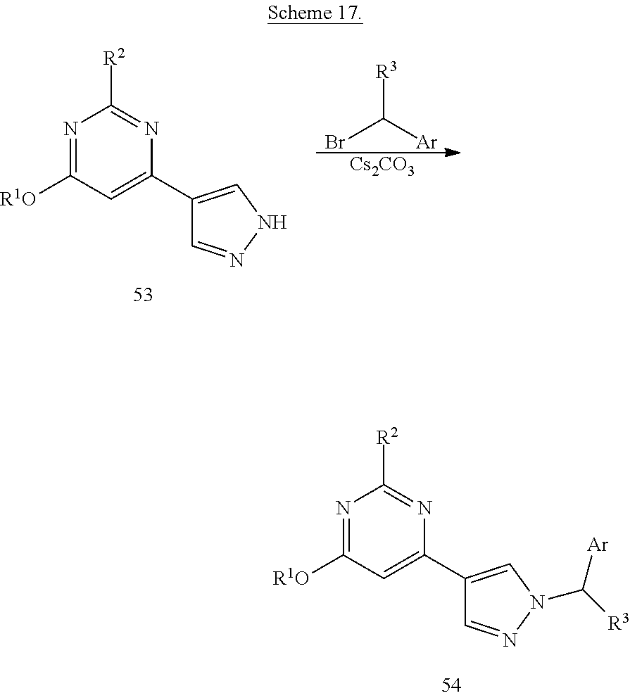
N1=C([R1O])C=C(C2=CN(C([R3])[Ar])N=C2)N=C1[R2].N1=C([R1O])C=C(C2=CNN=C2)N=C1[R2].BrC([Ar])[R3].[Cs2CO3]
